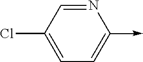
C<-C1=CC=C(Cl)C=N1
